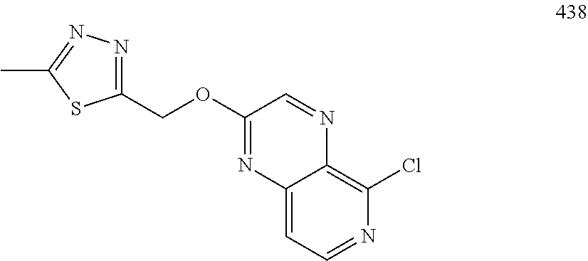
C12=CC=NC(Cl)=C1N=CC(OCC1=NN=C(C)S1)=N2
